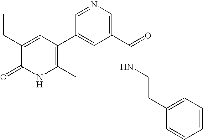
CCC1=CC(C2=CC(C(NCCC3=CC=CC=C3)=O)=CN=C2)=C(C)NC1=O
